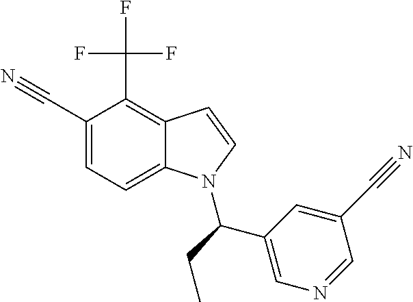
C12=C(C(F)(F)F)C(C#N)=CC=C1N(C(CC)C1=CN=CC(C#N)=C1)C=C2
